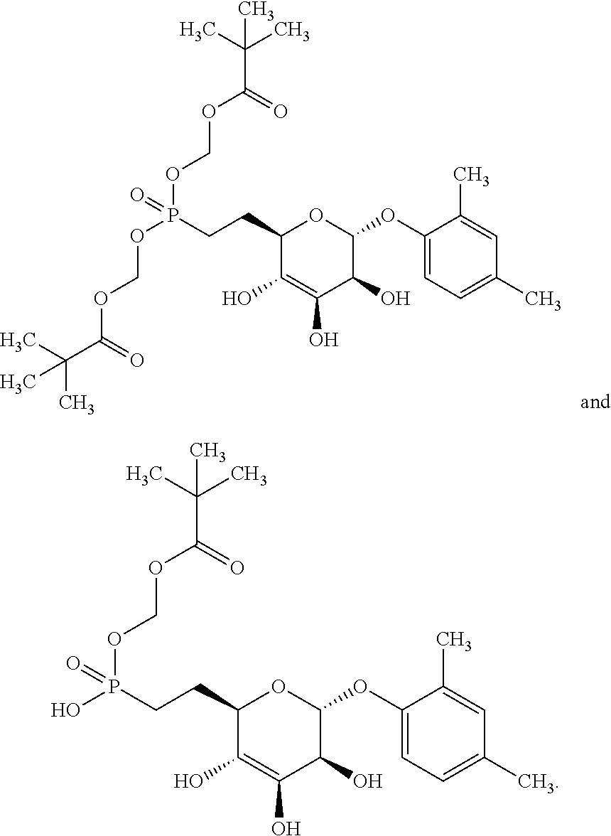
C1(CCP(O)(OCOC(=O)C(C)(C)C)=O)C(O)=C(O)C(O)C(OC2=CC=C(C)C=C2C)O1.C1(CCP(OCOC(=O)C(C)(C)C)(OCOC(=O)C(C)(C)C)=O)C(O)=C(O)C(O)C(OC2=CC=C(C)C=C2C)O1
